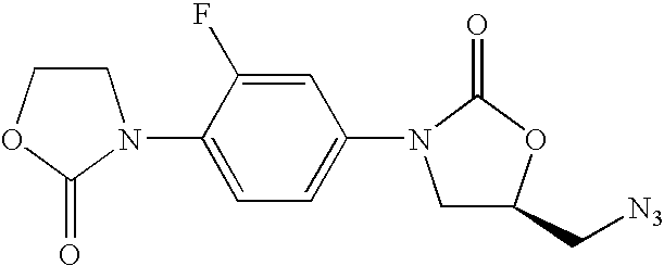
C1COC(=O)N1C1=CC=C(N2CC(C[N3])OC2=O)C=C1F
